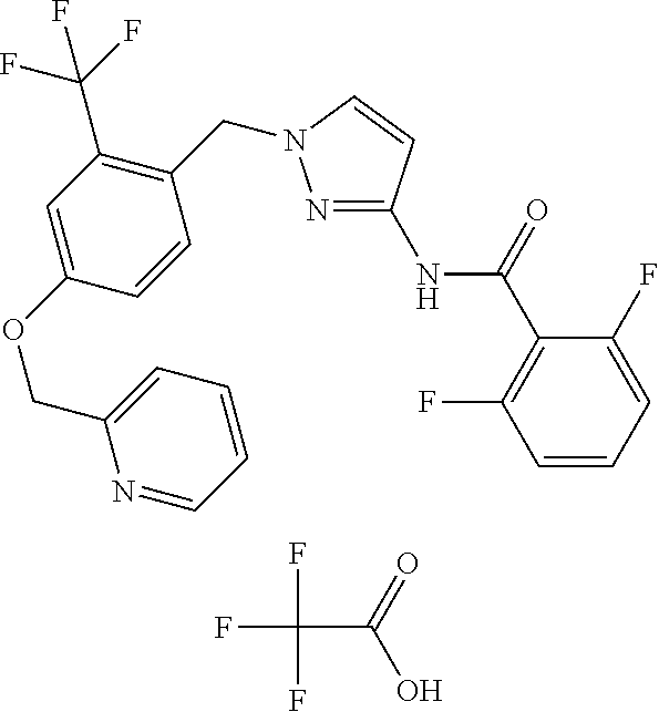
C1=CC=C(F)C(C(=O)NC2=NN(CC3=C(C(F)(F)F)C=C(OCC4=CC=CC=N4)C=C3)C=C2)=C1F.FC(F)(C(O)=O)F
